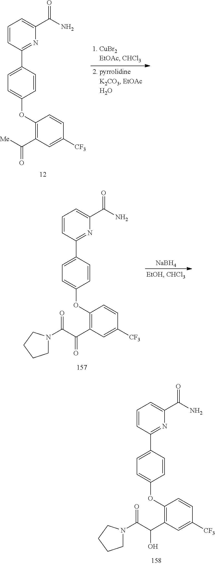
C1=CC(C2=CC=C(OC3=C(C(C(N4CCCC4)=O)O)C=C([CF3])C=C3)C=C2)=NC(C(N)=O)=C1.C1=CC(C2=CC=C(OC3=C(C([Me])=O)C=C([CF3])C=C3)C=C2)=NC(C(N)=O)=C1.C1=CC(C2=CC=C(OC3=C(C(C(N4CCCC4)=O)=O)C=C([CF3])C=C3)C=C2)=NC(C(N)=O)=C1.[NaBH4]
